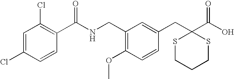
C(NCC1=C(OC)C=CC(CC2(C(O)=O)SCCCS2)=C1)(=O)C1=C(Cl)C=C(Cl)C=C1
